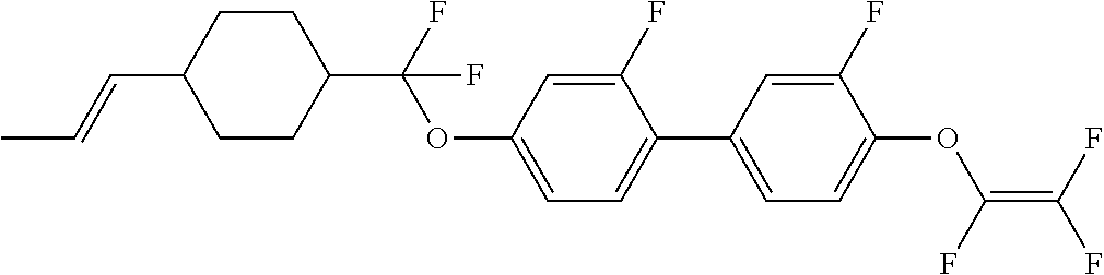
CC=CC1CCC(C(F)(OC2=CC=C(C3=CC=C(OC(F)=C(F)F)C(F)=C3)C(F)=C2)F)CC1
